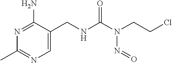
N1=C(N)C(CNC(N(CCCl)N=O)=O)=CN=C1C
